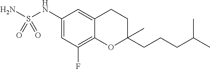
C1(NS(N)(=O)=O)=CC(F)=C2C(=C1)CCC(CCCC(C)C)(C)O2
